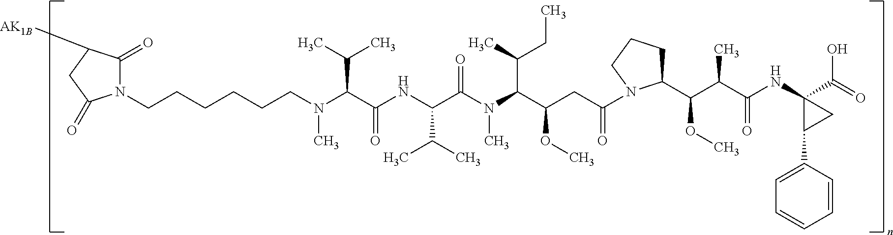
N(C(C(NC(C(C)C)C(N(C)C(C(C)CC)C(CC(=O)N1C(C(C(C(=O)NC2(C(=O)O)C(C3=CC=CC=C3)C2)C)OC)CCC1)OC)=O)=O)C(C)C)(C)CCCCCCN1C(=O)C([AK1B])CC1=O
